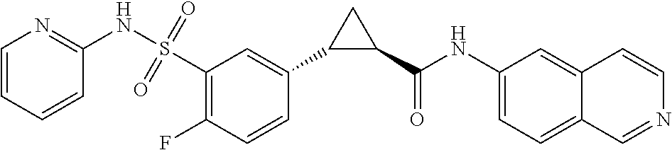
FC1=C(S(NC2=NC=CC=C2)(=O)=O)C=C(C2C(C(NC3=CC=C4C(=C3)C=CN=C4)=O)C2)C=C1
